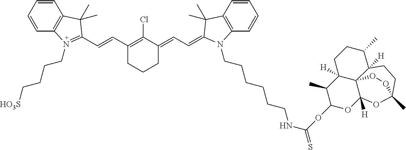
C1(C=CC2=N(CCCC[HO3S])C3=C(C=CC=C3)C2(C)C)=C(Cl)C(=CC=C2C(C)(C)C3=C(C=CC=C3)N2CCCCCCNC(OC2OC3([H])C45C([H])(C2C)CCC(C)C4([H])CCC(C)(O3)OO5)=S)CCC1
